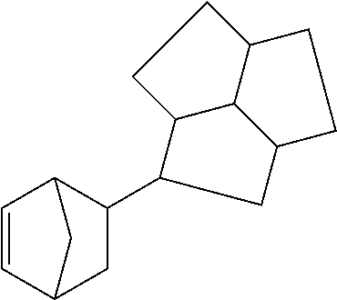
C1=CC2C(C3CC4C5C3CCC5CC4)CC1C2
